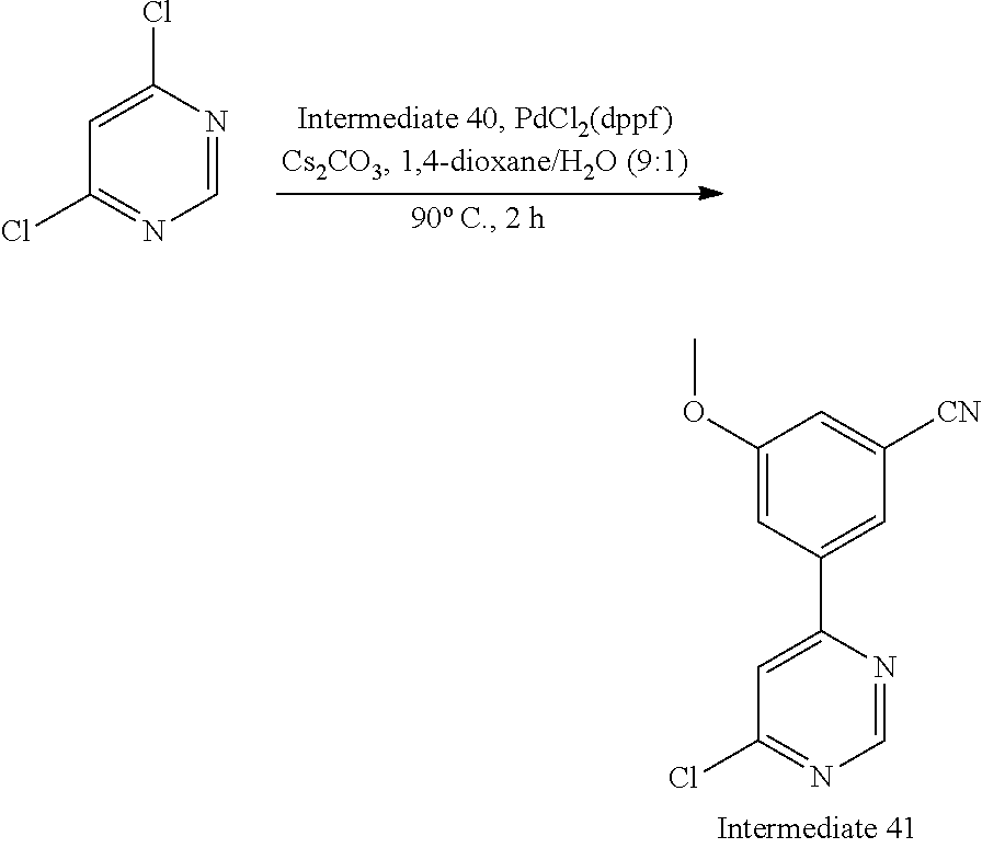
C1(Cl)=CC(Cl)=NC=N1.C1(C2=CC([CN])=CC(OC)=C2)=CC(Cl)=NC=N1
